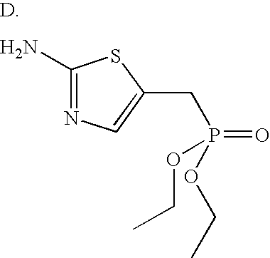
C1(N)=NC=C(CP(=O)(OCC)OCC)S1
